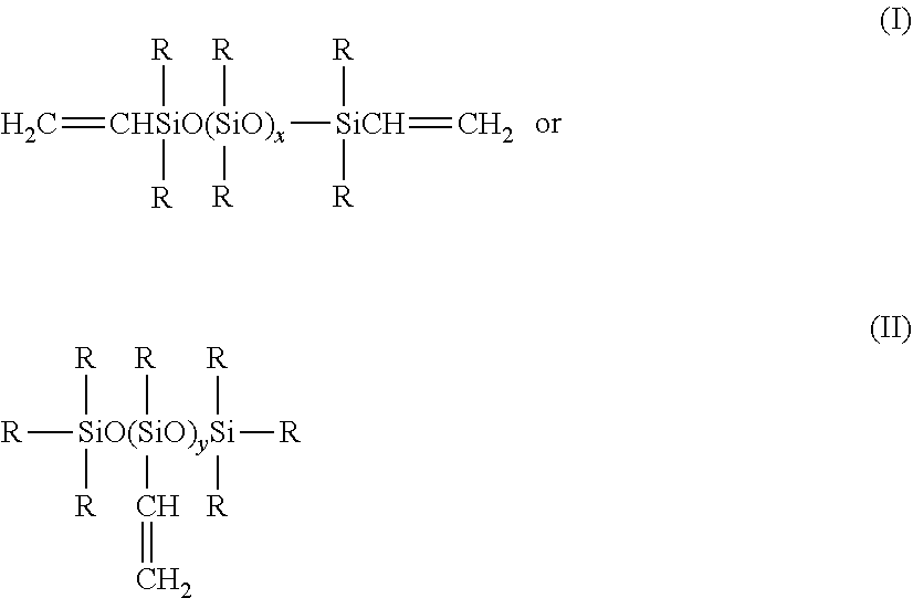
C=[CHSiO(SiO)x]([R])([R])([R])([R])[SiCH]([R])([R])=C.[R][SiO(SiO)ySi]([R])([R])([R])([R])([R])([R])C=C
